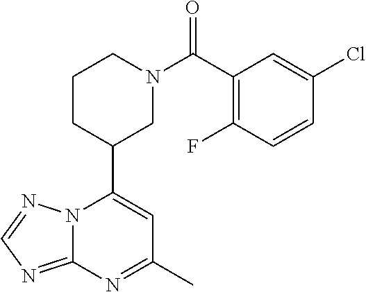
N12C(=NC=N1)N=C(C)C=C2C1CN(C(=O)C2=C(F)C=CC(Cl)=C2)CCC1
